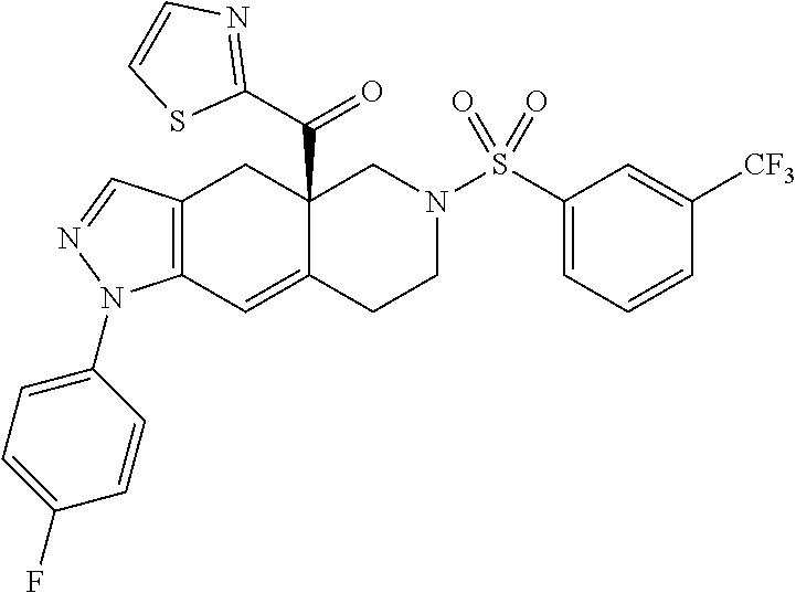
C12=C(C=C3C(C(C4=NC=CS4)=O)(C1)CN(S(C1=CC=CC([CF3])=C1)(=O)=O)CC3)N(C1=CC=C(F)C=C1)N=C2
